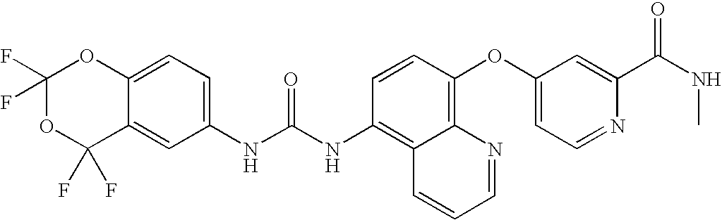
C1(F)(F)OC(F)(F)C2=CC(NC(NC3=C4C(=C(OC5=CC=NC(C(=O)NC)=C5)C=C3)N=CC=C4)=O)=CC=C2O1
